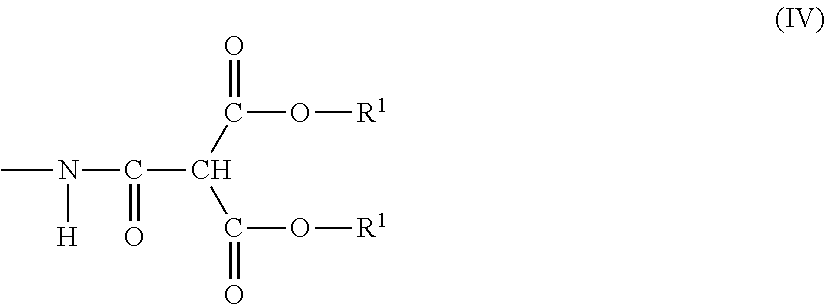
CN(C(C(C(O[R1])=O)C(O[R1])=O)=O)[H]
